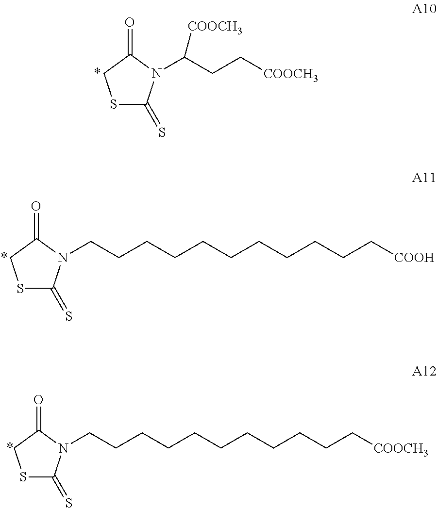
S1C(=S)N(C(CC[COOCH3])[COOCH3])C(=O)C1.S1C(=S)N(CCCCCCCCCCC[COOH])C(=O)C1.S1C(=S)N(CCCCCCCCCCC[COOCH3])C(=O)C1
